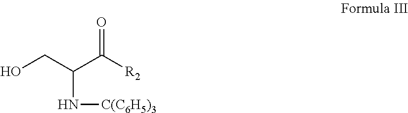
OCC(C([R2])=O)N[C(C6H5)3]
